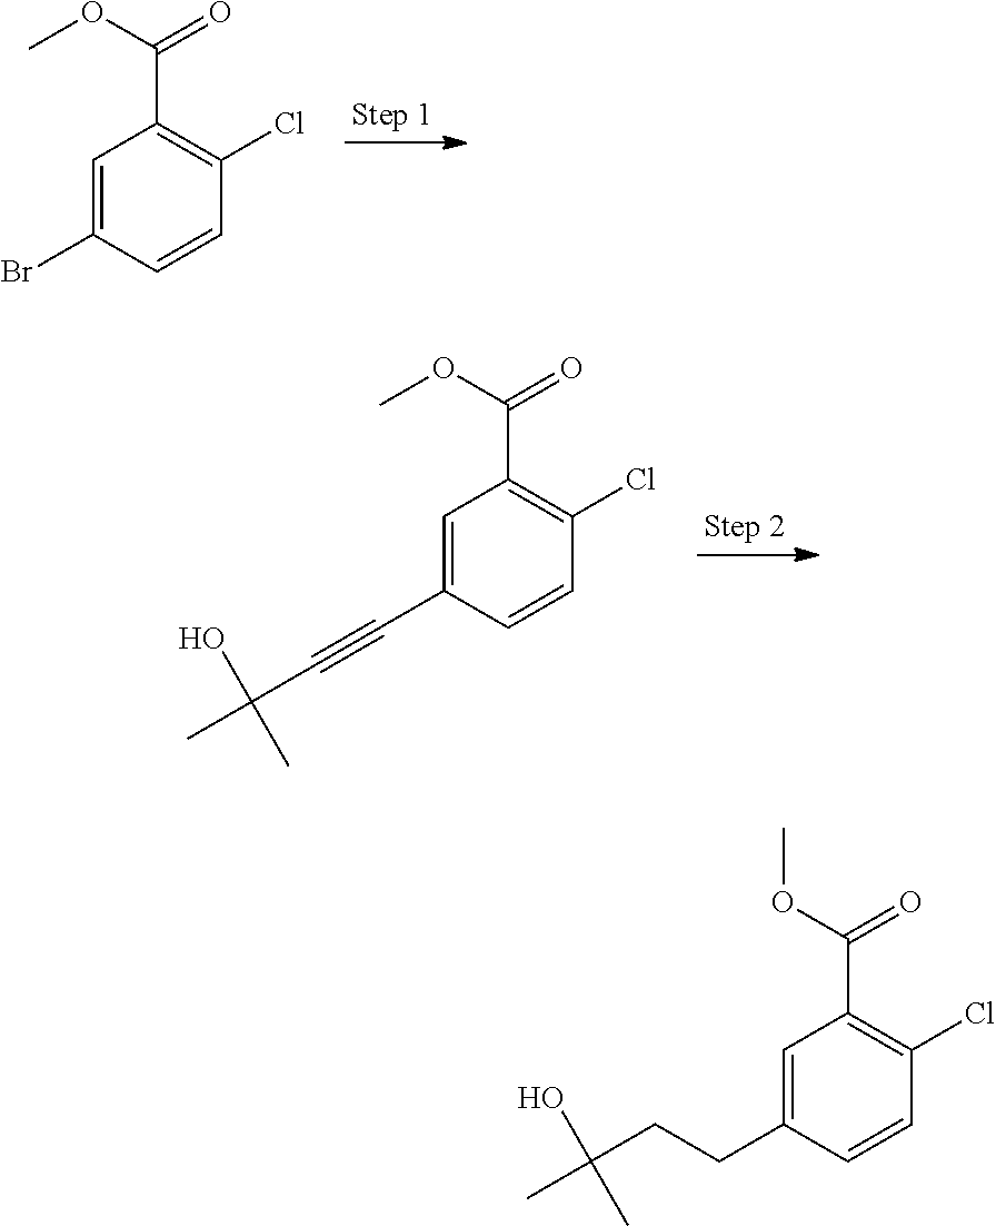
C1=C(Br)C=CC(Cl)=C1C(OC)=O.C1=C(C#CC(O)(C)C)C=CC(Cl)=C1C(OC)=O.C1=C(CCC(O)(C)C)C=CC(Cl)=C1C(OC)=O
